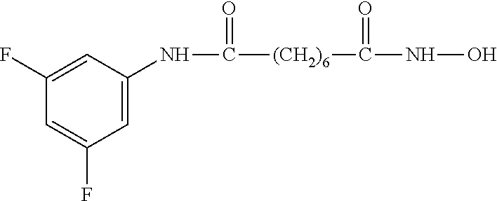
N(C([(CH2)6]C(NO)=O)=O)C1=CC(F)=CC(F)=C1
